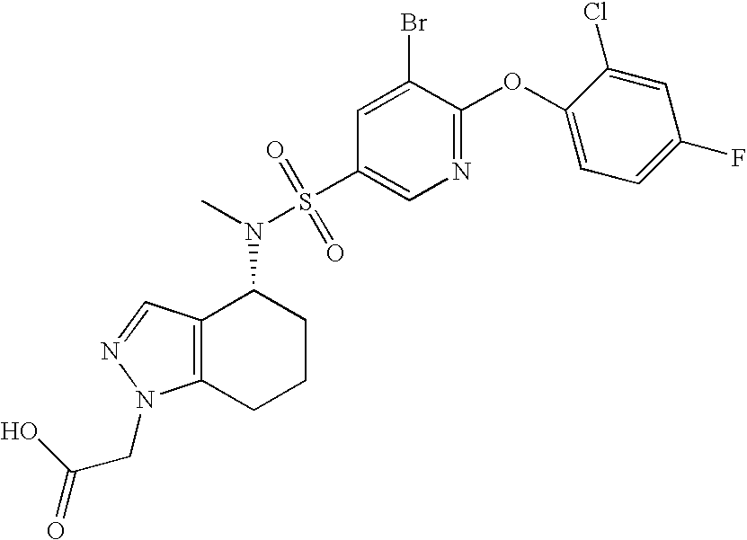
C12=C(CCCC1N(C)S(C1=CN=C(OC3=CC=C(F)C=C3Cl)C(Br)=C1)(=O)=O)N(CC(=O)O)N=C2
